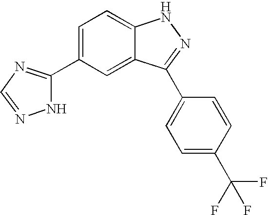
C1(C2=NC=NN2)=CC=C2C(=C1)C(C1=CC=C(C(F)(F)F)C=C1)=NN2
